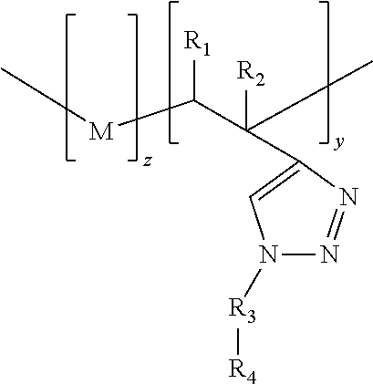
N1([R3][R4])N=NC(C(C)([R2])C([M]C)[R1])=C1
